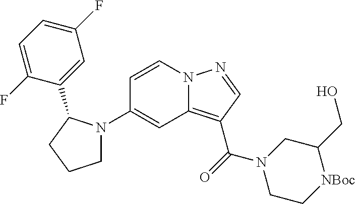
C1(N2CCCC2C2=CC(F)=CC=C2F)=CC2=C(C(=O)N3CC[NBoc]C(CO)C3)C=NN2C=C1
